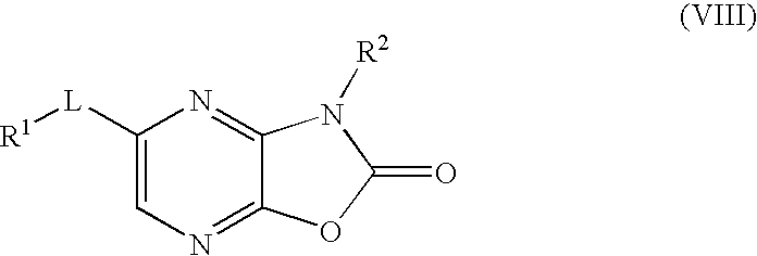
[R1][L]C1=CN=C2C(=N1)N([R2])C(=O)O2
